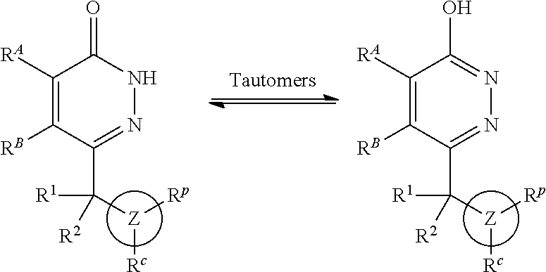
C1([RA])=C([RB])C(C([R1])([R2])[Z]([Rp])[Rc])=NN=C1O.C1([RA])=C([RB])C(C([R1])([R2])[Z]([Rp])[Rc])=NNC1=O
